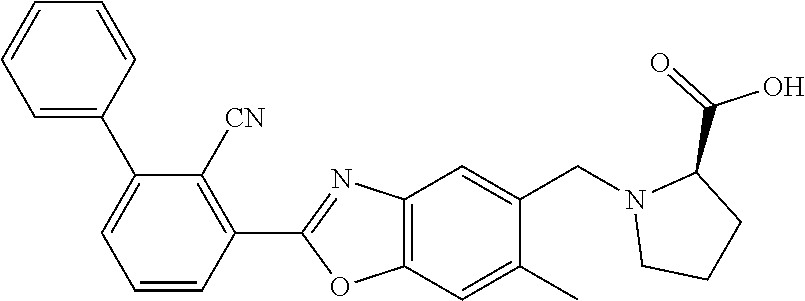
C1(C2=CC=CC=C2)=CC=CC(C2=NC3=C(O2)C=C(C)C(CN2CCCC2C(=O)O)=C3)=C1[CN]
